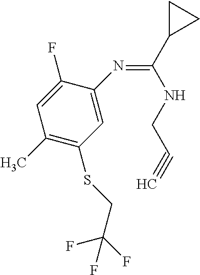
C1(N=C(C2CC2)NCC#C)=CC(SCC(F)(F)F)=C(C)C=C1F
